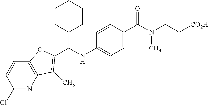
ClC1=NC2=C(C=C1)OC(C(NC1=CC=C(C(=O)N(CC[CO2H])C)C=C1)C1CCCCC1)=C2C
